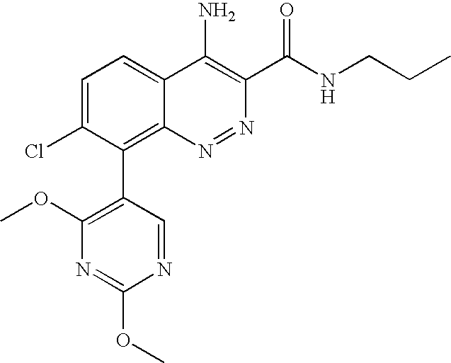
C1(C2=C3C(=CC=C2Cl)C(N)=C(C(NCCC)=O)N=N3)=C(OC)N=C(OC)N=C1
